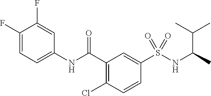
C1(F)=CC=C(NC(C2=C(Cl)C=CC(S(NC(C)C(C)C)(=O)=O)=C2)=O)C=C1F
